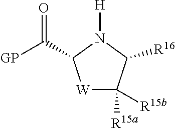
[H]N1C(C([GP])=O)[W]C([R15a])([R15b])C1[R16]
